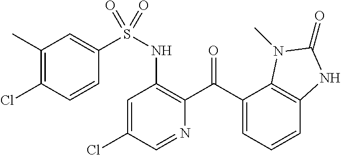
C1=C(Cl)C=NC(C(C2=CC=CC3=C2N(C)C(=O)N3)=O)=C1NS(=O)(C1=CC(C)=C(Cl)C=C1)=O
